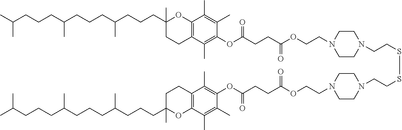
C1CC2=C(C(C)=C(C)C(OC(CCC(OCCN3CCN(CCSSCCN4CCN(CCOC(CCC(OC5=C(C)C6=C(C(C)=C5C)OC(C)(CCCC(CCCC(CCCC(C)C)C)C)CC6)=O)=O)CC4)CC3)=O)=O)=C2C)OC1(C)CCCC(CCCC(CCCC(C)C)C)C
